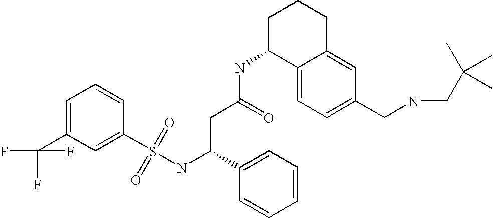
C1=CC=C(C(F)(F)F)C=C1S(NC(CC(NC1C2=CC=C(CNCC(C)(C)C)C=C2CCC1)=O)C1=CC=CC=C1)(=O)=O
